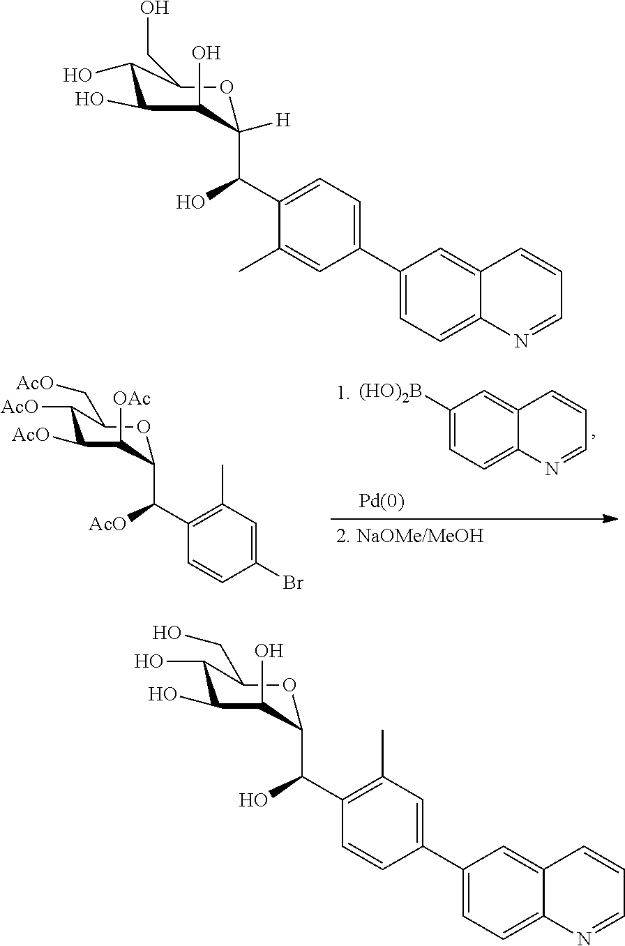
C1([(HO)2B])=CC=C2C(=C1)C=CC=N2.C1([AcO])C([AcO])C([OAc])C(C(C2=C(C)C=C(Br)C=C2)[AcO])OC1C[AcO].C1(O)C(O)C(O)C(C(C2=C(C)C=C(C3=CC=C4C(=C3)C=CC=N4)C=C2)O)OC1CO.C1(O)C(O)C(O)C(C(C2=CC=C(C3=CC=C4C(=C3)C=CC=N4)C=C2C)O)([H])OC1CO
